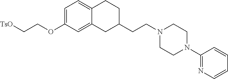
C1=C(OCC[TsO])C=C2C(=C1)CCC(CCN1CCN(C3=NC=CC=C3)CC1)C2
